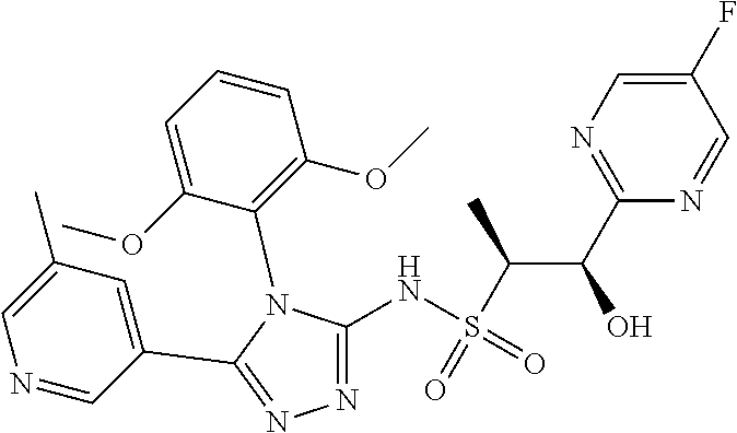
N1=C(NS(=O)(C(C(O)C2=NC=C(F)C=N2)C)=O)N(C2=C(OC)C=CC=C2OC)C(C2=CC(C)=CN=C2)=N1
